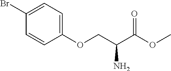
C1(OCC(C(OC)=O)N)=CC=C(Br)C=C1
